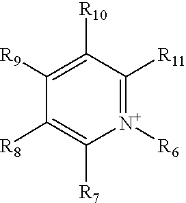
C1([R9])=C([R10])C([R11])=[N+]([R6])C([R7])=C1[R8]
